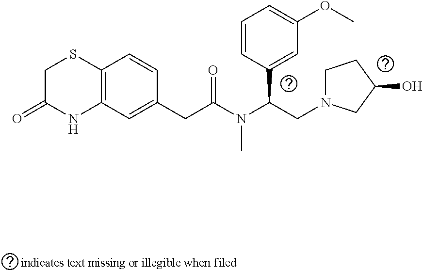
C1(CC(=O)N(C(CN2CCC(O)C2)C2=CC(OC)=CC=C2)C)=CC2=C(C=C1)SCC(=O)N2
